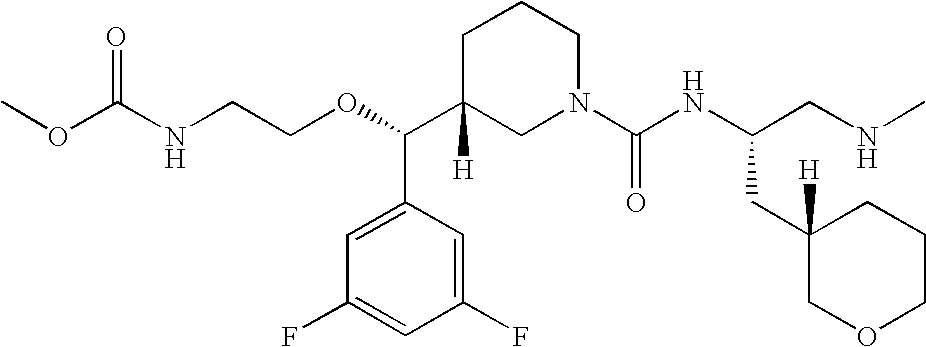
C1C(C(OCCNC(OC)=O)C2=CC(F)=CC(F)=C2)([H])CN(C(NC(CNC)CC2([H])COCCC2)=O)CC1
